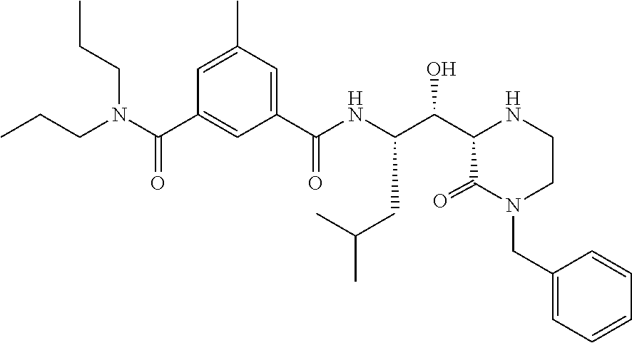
CCCN(CCC)C(C1=CC(C(NC(CC(C)C)C(C2C(=O)N(CC3=CC=CC=C3)CCN2)O)=O)=CC(C)=C1)=O
